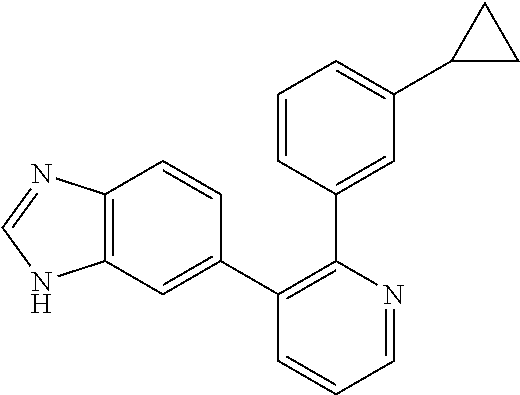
C12=C(C=C(C3=C(C4=CC(C5CC5)=CC=C4)N=CC=C3)C=C1)NC=N2
